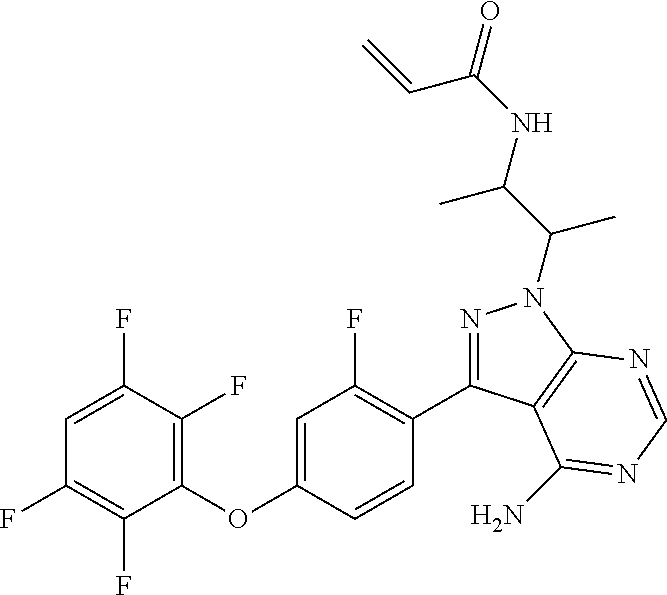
C1(OC2=CC(F)=C(C3=NN(C(C(NC(=O)C=C)C)C)C4=C3C(N)=NC=N4)C=C2)=C(F)C(F)=CC(F)=C1F
